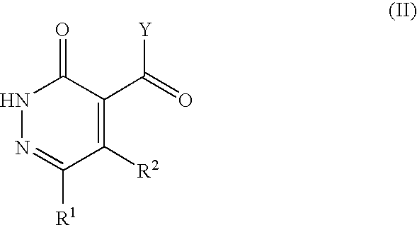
C1([R1])=NNC(=O)C(C([Y])=O)=C1[R2]
